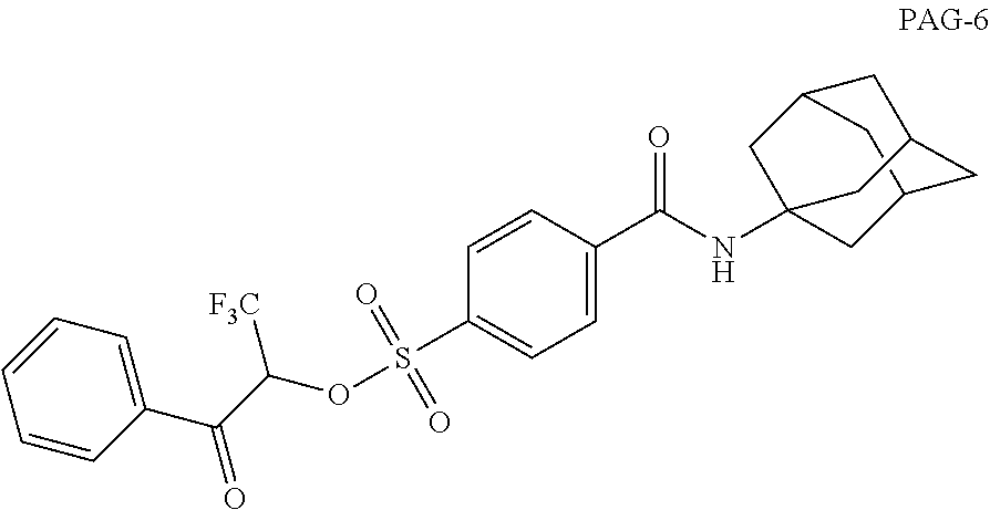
C1=CC(S(=O)(OC(C(C2=CC=CC=C2)=O)[F3C])=O)=CC=C1C(=O)NC12CC3CC(CC(C3)C1)C2
